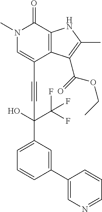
C(C1=CN(C)C(=O)C2=C1C(C(=O)OCC)=C(C)N2)#CC(O)(C(F)(F)F)C1=CC=CC(C2=CN=CC=C2)=C1
